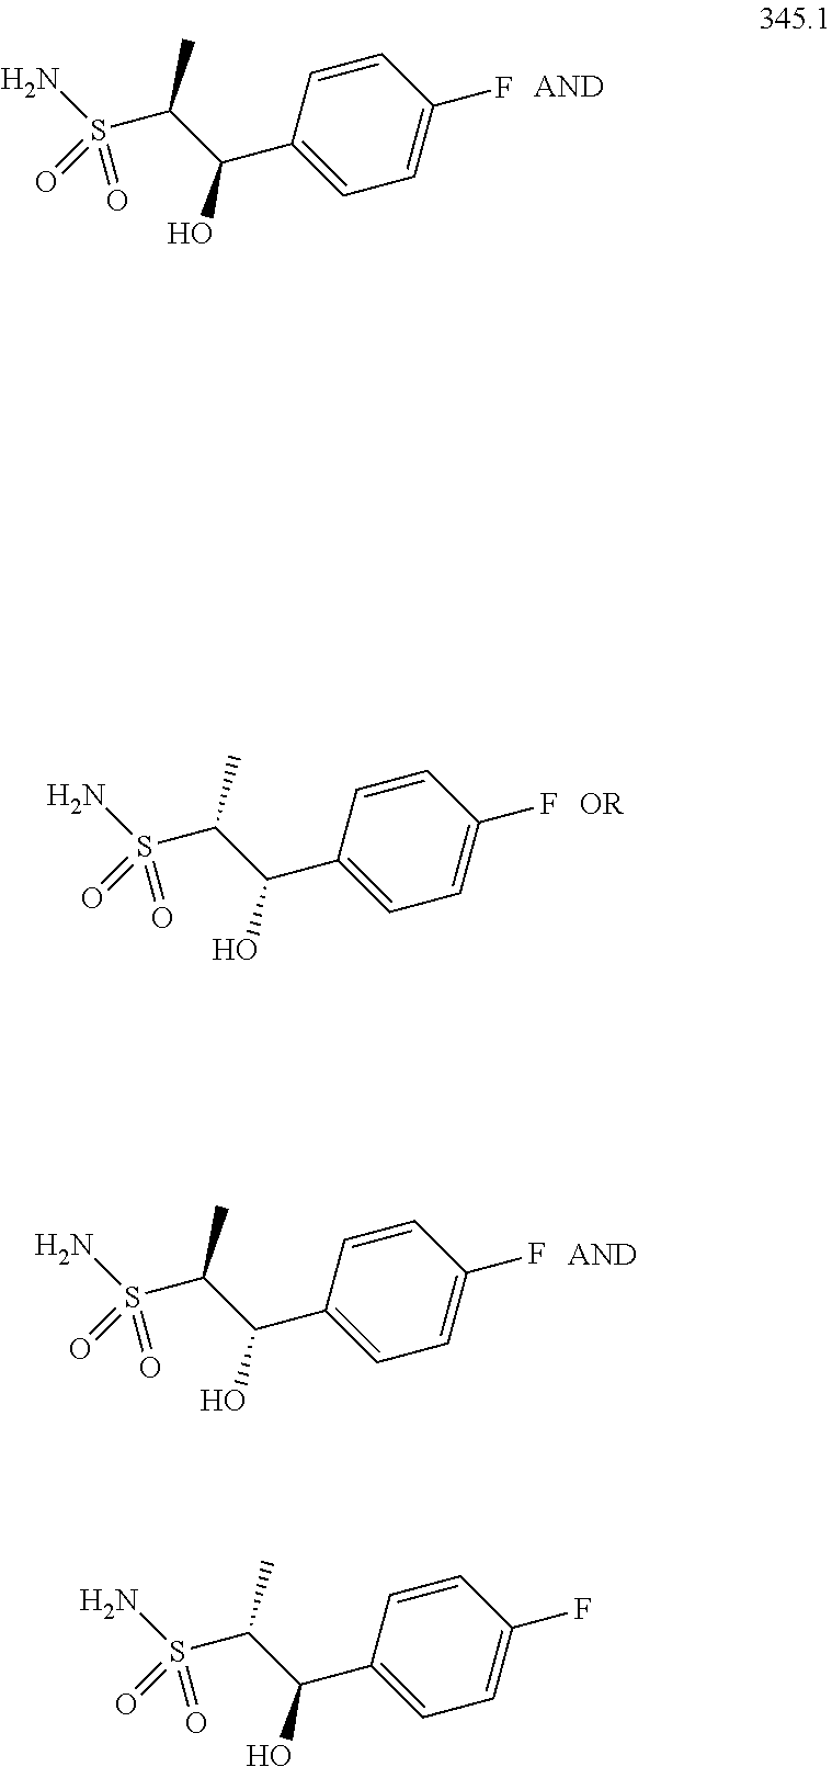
C1=CC(C(C(S(N)(=O)=O)C)O)=CC=C1F.C1=CC(C(C(S(N)(=O)=O)C)O)=CC=C1F.C1=CC(C(C(S(N)(=O)=O)C)O)=CC=C1F.C1=CC(C(C(S(N)(=O)=O)C)O)=CC=C1F
